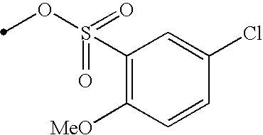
C1(S(=O)(OC)=O)=C([MeO])C=CC(Cl)=C1
